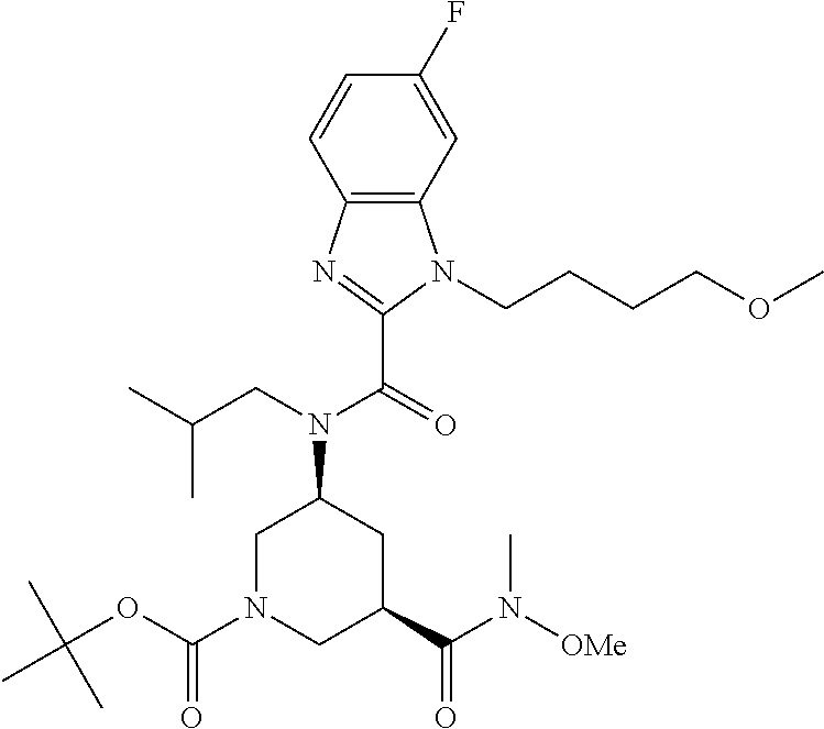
C12=C(C=C(F)C=C1)N(CCCCOC)C(C(=O)N(CC(C)C)C1CC(C(N([OMe])C)=O)CN(C(OC(C)(C)C)=O)C1)=N2
